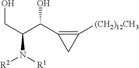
C(C(C1=C([(CH2)12CH3])C1)O)(CO)N([R1])[R2]
